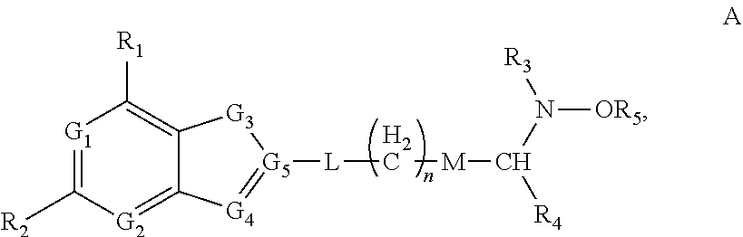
[G1]1=C([R2])[G2]=C2C(=C1[R1])[G3][G5]([L]C[M]C(N([R3])[OR5])[R4])=[G4]2
